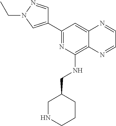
C1(C2=NC(NCC3CNCCC3)=C3C(=C2)N=CC=N3)=CN(CC)N=C1
